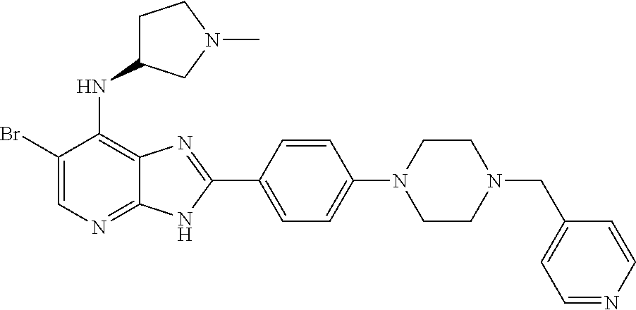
C1(Br)=CN=C2C(=C1NC1CCN(C)C1)N=C(C1=CC=C(N3CCN(CC4=CC=NC=C4)CC3)C=C1)N2
